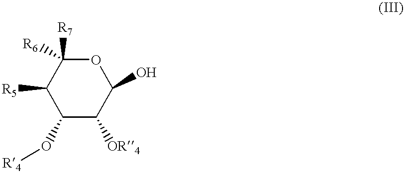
C1(O[R4])C([OR4])C(O)OC([R7])([R6])C1[R5]
